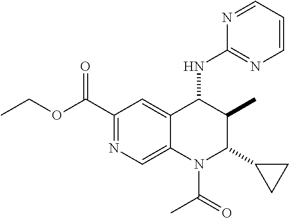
C1(C(=O)OCC)=NC=C2C(=C1)C(NC1=NC=CC=N1)C(C)C(C1CC1)N2C(C)=O
